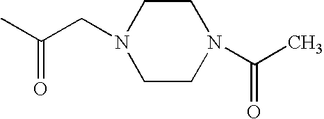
C(CN1CCN(C(C)=O)CC1)(C)=O
